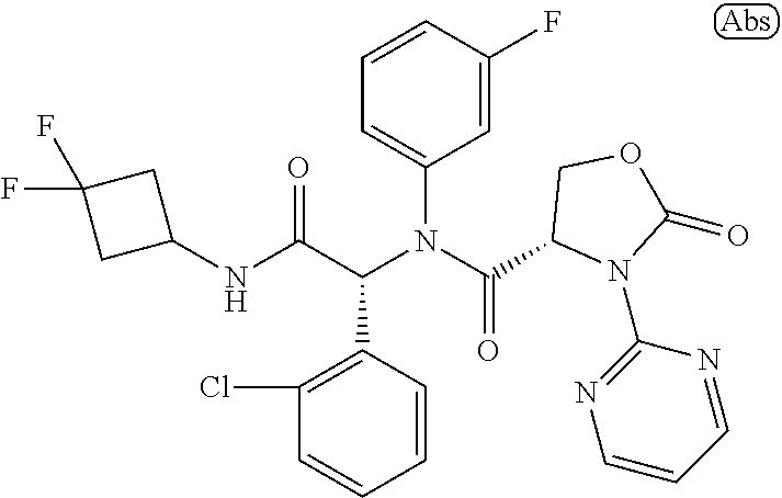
C1=CC(C(C(NC2CC(F)(F)C2)=O)N(C(=O)C2N(C3=NC=CC=N3)C(=O)OC2)C2=CC=CC(F)=C2)=C(Cl)C=C1
